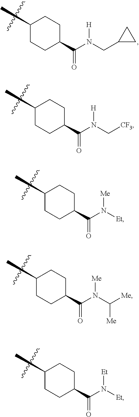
C1CC(C(=O)N([H])CC2CC2)CCC1C.C1CC(C(=O)N([H])C[CF3])CCC1C.C1CC(C(=O)N([Me])[Et])CCC1C.C1CC(C(=O)N([Me])C([Me])[Me])CCC1C.C1CC(C(=O)N([Et])[Et])CCC1C
